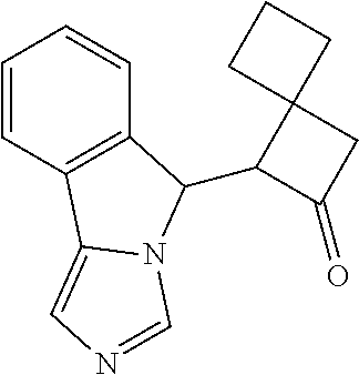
C1=CC2=C(C=C1)C(C1C(=O)CC13CCC3)N1C2=CN=C1
